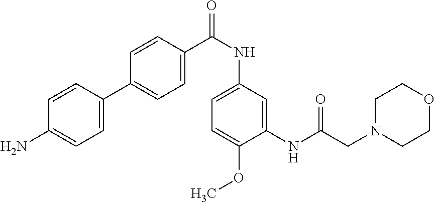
C1=C(C2=CC=C(C(NC3=CC=C(OC)C(NC(CN4CCOCC4)=O)=C3)=O)C=C2)C=CC(N)=C1
